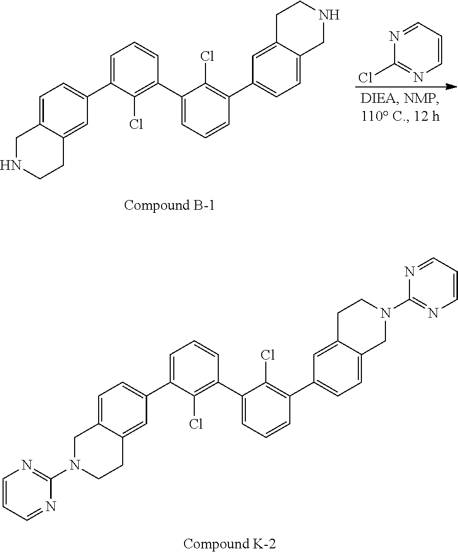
C1=C2C(=CC(C3=CC=CC(C4=CC=CC(C5=CC=C6C(=C5)CCNC6)=C4Cl)=C3Cl)=C1)CCNC2.N1=CC=CN=C1Cl.C1=C2C(=CC(C3=CC=CC(C4=CC=CC(C5=CC=C6C(=C5)CCN(C5=NC=CC=N5)C6)=C4Cl)=C3Cl)=C1)CCN(C1=NC=CC=N1)C2
